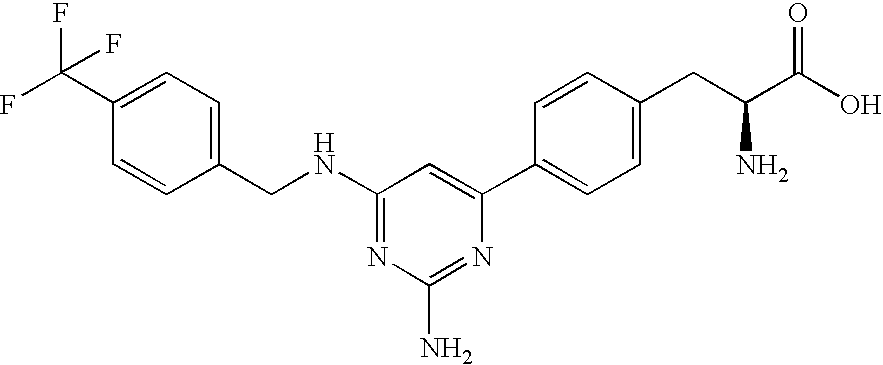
N1=C(NCC2=CC=C(C(F)(F)F)C=C2)C=C(C2=CC=C(CC(C(O)=O)N)C=C2)N=C1N
